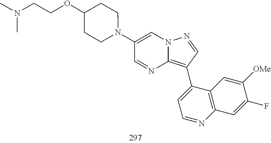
C1(C2=C3N=CC(N4CCC(OCCN(C)C)CC4)=CN3N=C2)=CC=NC2=C1C=C([OMe])C(F)=C2
